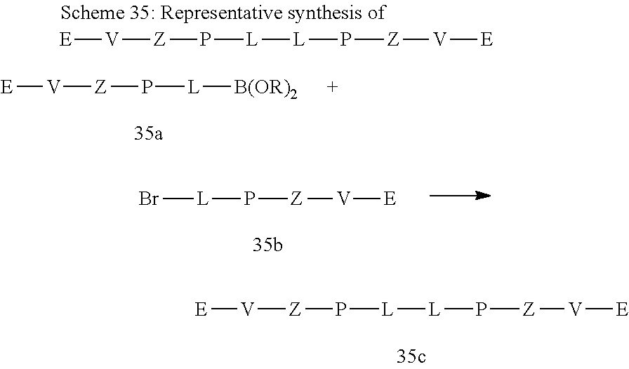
[E][V][Z]P[L]Br.[L]([L]P[Z][V][E])P[Z][V][E].[B(OR)2][L]P[Z][V][E].[L](P[Z][V][E])[L]P[Z][V][E]
